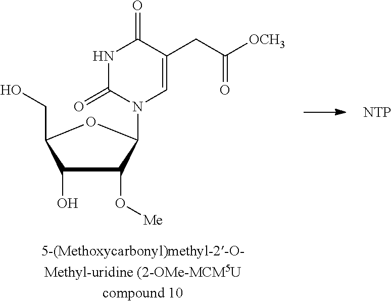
C1(O)C(O[Me])C(N2C(=O)NC(=O)C(CC(=O)[OCH3])=C2)OC1CO.[NTP]
